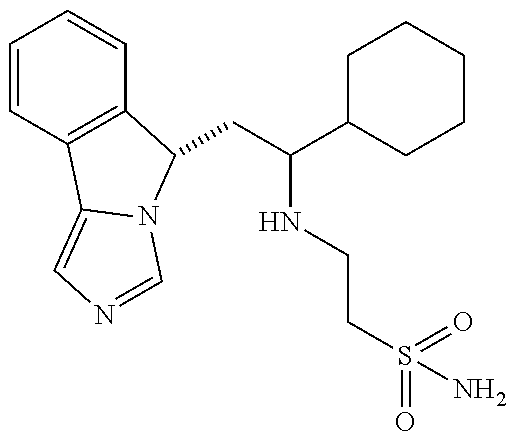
C1=CC2=C(C=C1)C(CC(NCCS(=O)(=O)N)C1CCCCC1)N1C2=CN=C1
